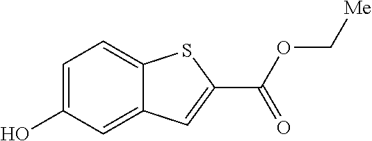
C1(O)=CC=C2C(=C1)C=C(C(OC[Me])=O)S2
